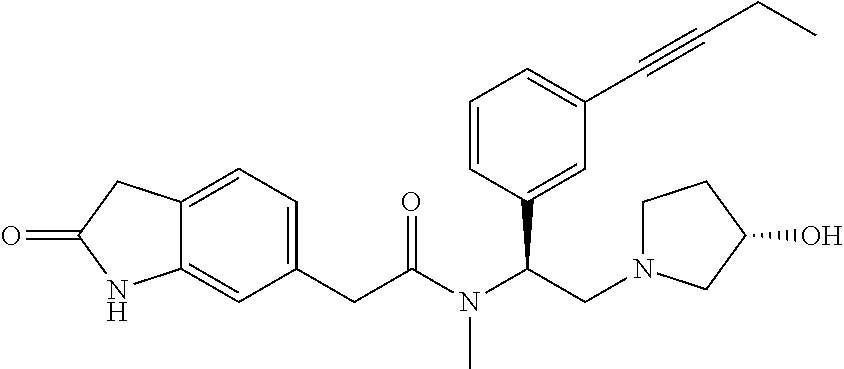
C12=CC(CC(N(C(CN3CCC(O)C3)C3=CC(C#CCC)=CC=C3)C)=O)=CC=C1CC(=O)N2
